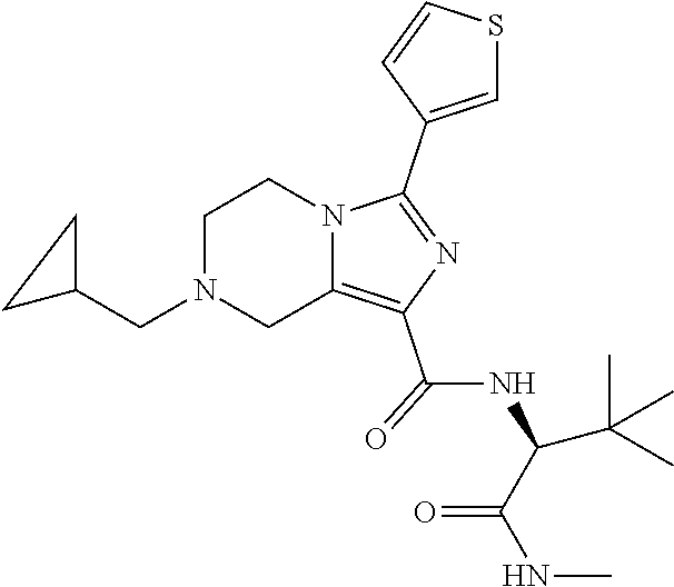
C1N(CC2CC2)CC2=C(C(=O)NC(C(NC)=O)C(C)(C)C)N=C(C3=CSC=C3)N2C1
